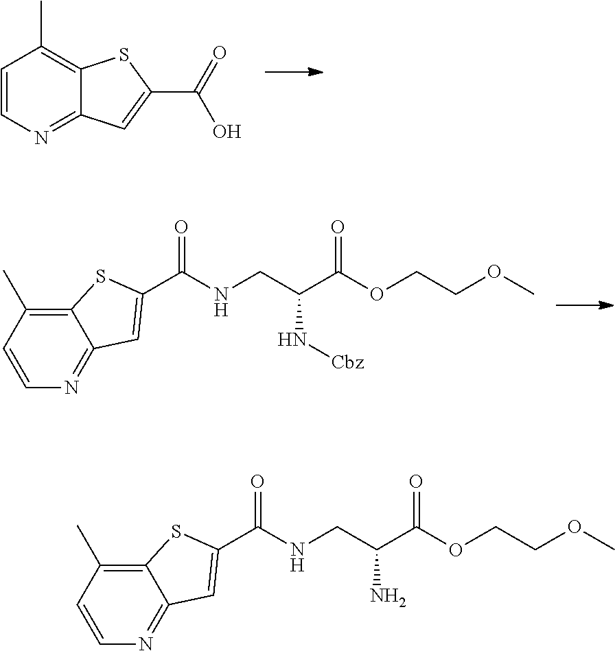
C1=CN=C2C(=C1C)SC(C(=O)O)=C2.C12=C(C)C=CN=C1C=C(C(=O)NCC(C(OCCOC)=O)N[Cbz])S2.C12=C(C)C=CN=C1C=C(C(=O)NCC(C(OCCOC)=O)N)S2
